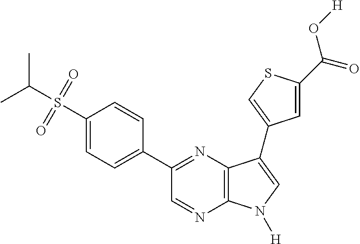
CC(S(=O)(=O)C1=CC=C(C2=NC3=C(N=C2)N([H])C=C3C2=CSC(C(=O)O[H])=C2)C=C1)C
